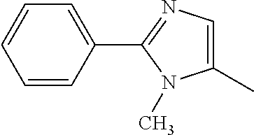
C1=CC=CC(C2=NC=C(C)N2C)=C1
